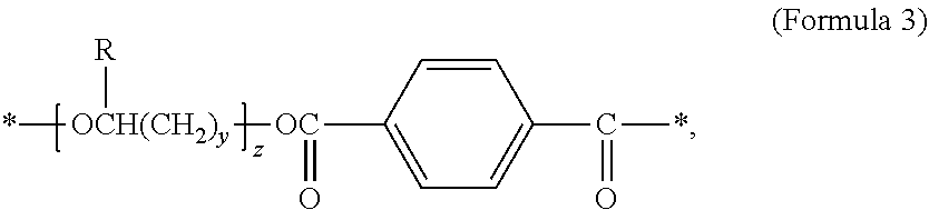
*[OCH(CH2)y]([R])[OC](C1=CC=C(C(*)=O)C=C1)=O
